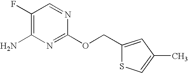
C1(F)=C(N)N=C(OCC2=CC(C)=CS2)N=C1
